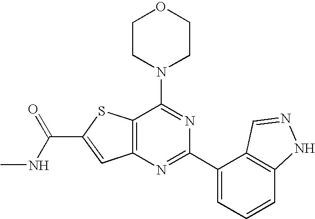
C1CN(C2=NC(C3=CC=CC4=C3C=NN4)=NC3=C2SC(C(=O)NC)=C3)CCO1
